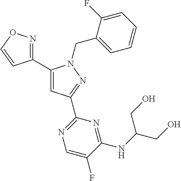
C1(C2=NOC=C2)=CC(C2=NC=C(F)C(NC(CO)CO)=N2)=NN1CC1=CC=CC=C1F
